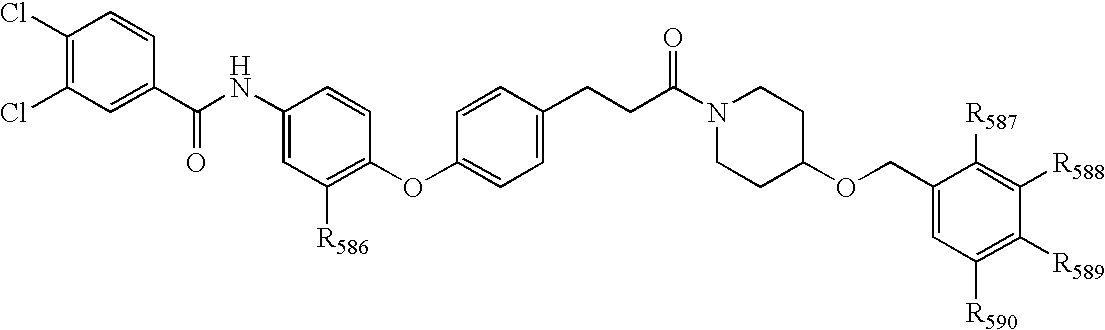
C1(Cl)=C(Cl)C=C(C(NC2=CC([R586])=C(OC3=CC=C(CCC(N4CCC(OCC5=CC([R590])=C([R589])C([R588])=C5[R587])CC4)=O)C=C3)C=C2)=O)C=C1
